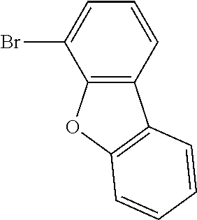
C12=C(C=CC=C1Br)C1=C(O2)C=CC=C1
